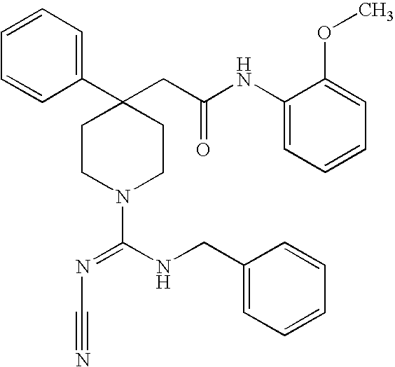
C1=CC=CC(C2(CC(NC3=CC=CC=C3OC)=O)CCN(C(NCC3=CC=CC=C3)=NC#N)CC2)=C1
